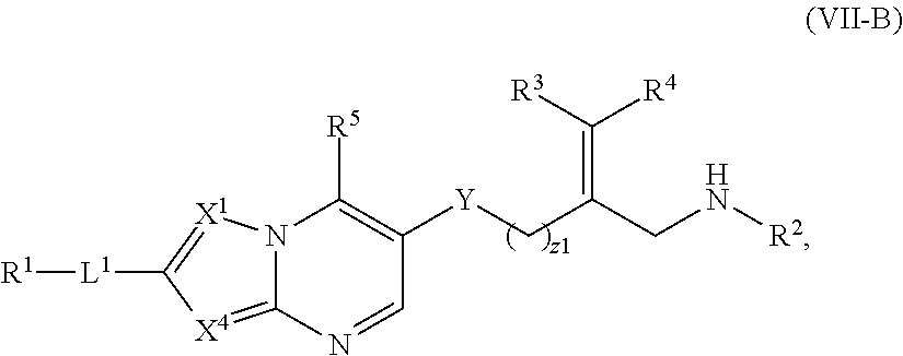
[R1][L1]C1=[X1]N2C(=[X4]1)N=CC([Y]CC(CN[R2])=C([R3])[R4])=C2[R5]
